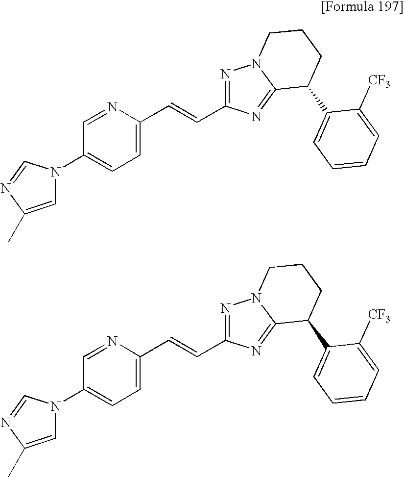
N1(C2=CC=C(C=CC3=NN4C(=N3)C(C3=CC=CC=C3[CF3])CCC4)N=C2)C=C(C)N=C1.N1(C2=CC=C(C=CC3=NN4C(=N3)C(C3=CC=CC=C3[CF3])CCC4)N=C2)C=C(C)N=C1
